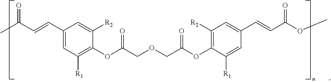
O=C(C)C=CC1=CC([R1])=C(OC(COCC(OC2=C([R2])C=C(C=CC(OC)=O)C=C2[R1])=O)=O)C([R2])=C1
